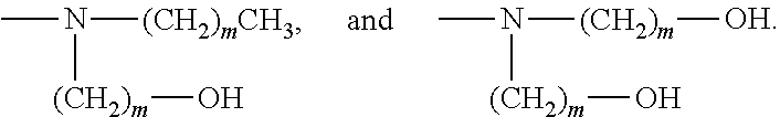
CN([(CH2)mCH3])[(CH2)m]O.CN([(CH2)m][OH])[(CH2)m]O
